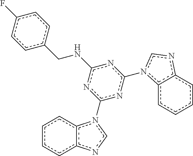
c1(NCc2ccc(F)cc2)nc(-n2c3c(nc2)cccc3)nc(-n2c3ccccc3nc2)n1
